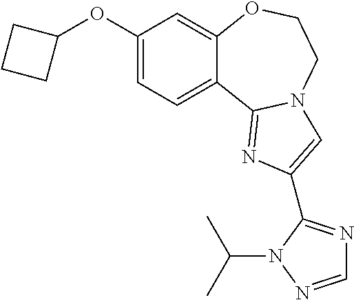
C1(OC2CCC2)=CC=C2C(=C1)OCCN1C2=NC(C2=NC=NN2C(C)C)=C1
